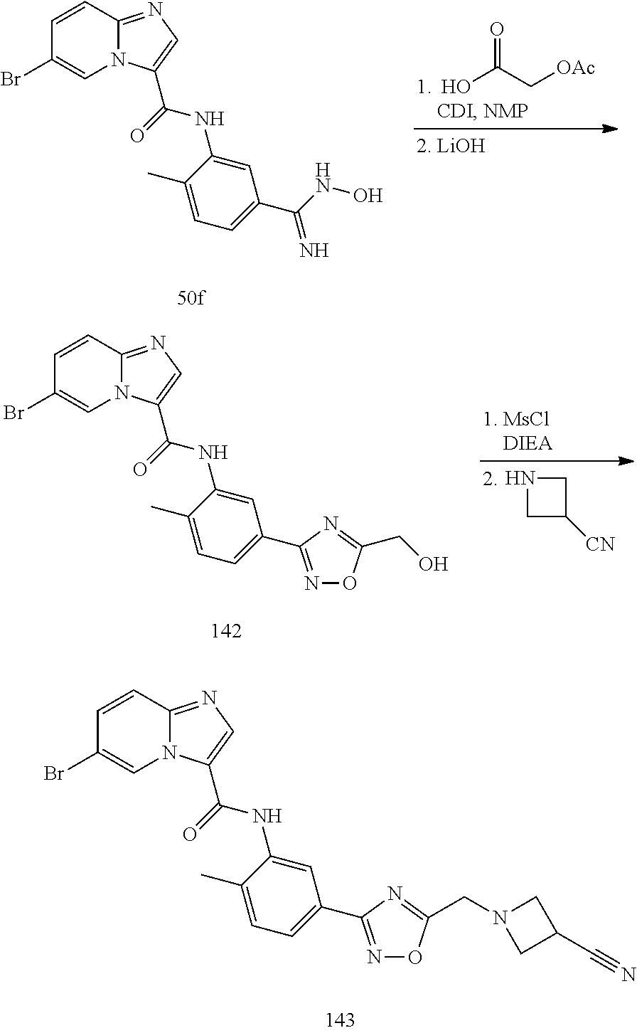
C1=CC2=NC=C(C(=O)NC3=CC(C(=N)NO)=CC=C3C)N2C=C1Br.O=C(C[OAc])O.N1CC([CN])C1.C1=CC2=NC=C(C(=O)NC3=CC(C4=NOC(CO)=N4)=CC=C3C)N2C=C1Br.C1=CC2=NC=C(C(=O)NC3=CC(C4=NOC(CN5CC(C#N)C5)=N4)=CC=C3C)N2C=C1Br
